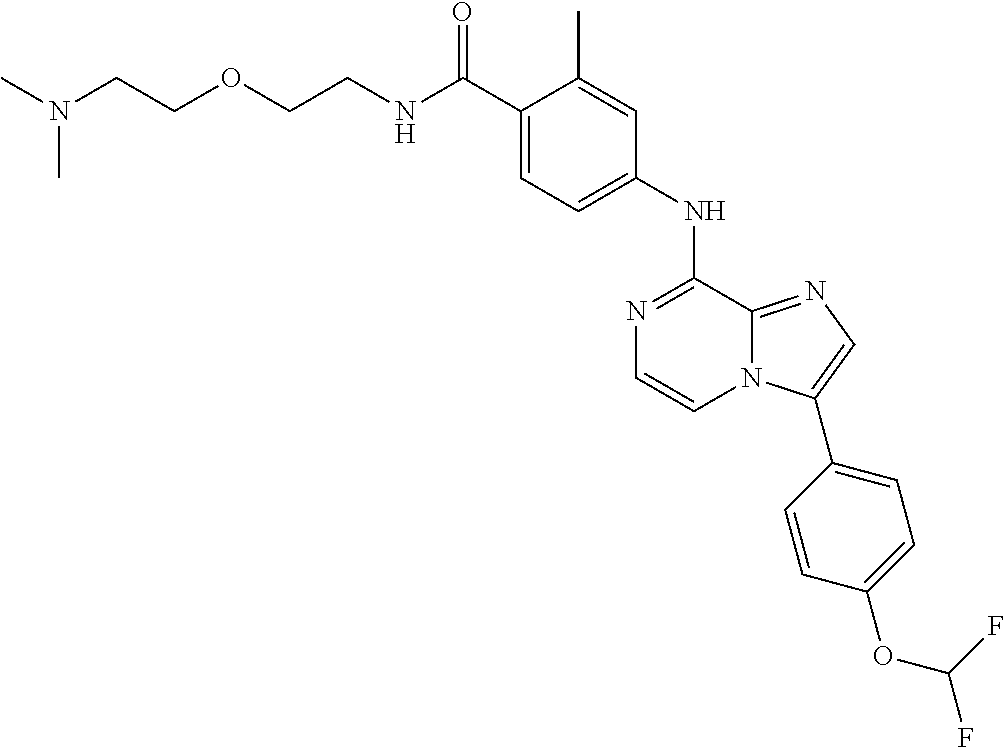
C(C1=CC=C(NC2=NC=CN3C2=NC=C3C2=CC=C(OC(F)F)C=C2)C=C1C)(=O)NCCOCCN(C)C
